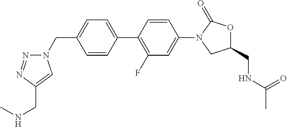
C(C1=CC=C(C2=C(F)C=C(N3C(=O)OC(CNC(C)=O)C3)C=C2)C=C1)N1N=NC(CNC)=C1
